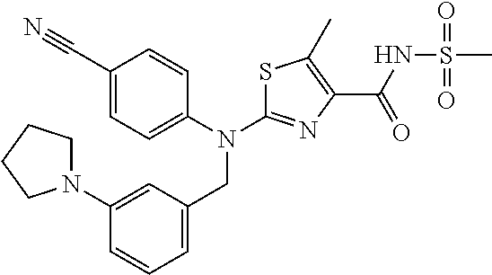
C1(C#N)=CC=C(N(C2=NC(C(=O)NS(C)(=O)=O)=C(C)S2)CC2=CC=CC(N3CCCC3)=C2)C=C1
